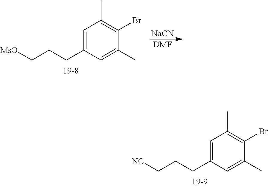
C1=C(CCC[MsO])C=C(C)C(Br)=C1C.[NaCN].[DMF].C1=C(CCC[NC])C=C(C)C(Br)=C1C
